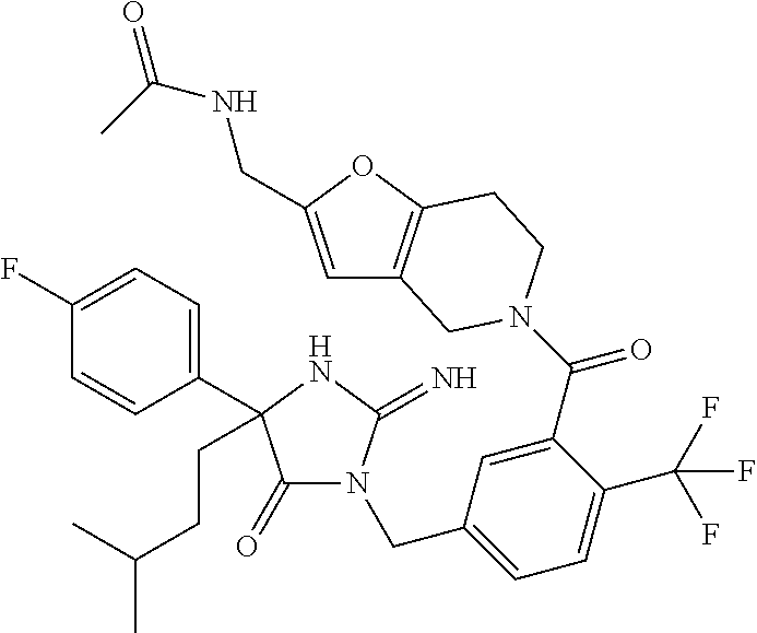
C1(=O)N(CC2=CC=C(C(F)(F)F)C(C(=O)N3CC4=C(OC(CNC(=O)C)=C4)CC3)=C2)C(=N)NC1(C1=CC=C(F)C=C1)CCC(C)C
